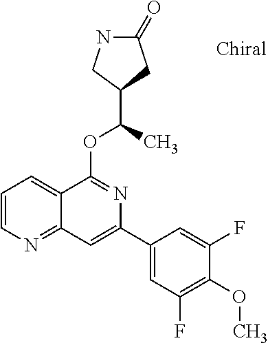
C1=CN=C2C(=C1)C(OC(C)C1CC(=O)NC1)=NC(C1=CC(F)=C(OC)C(F)=C1)=C2
